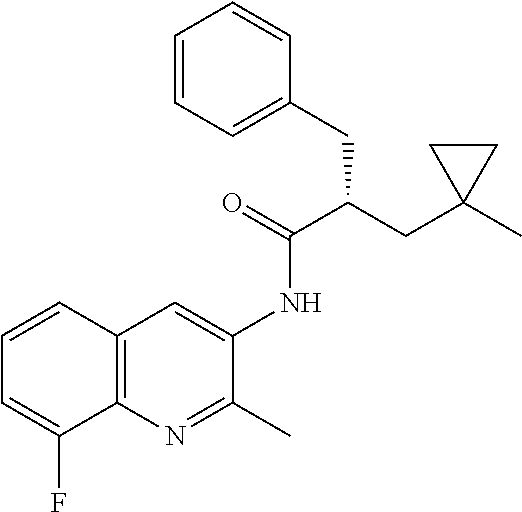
C12=C(C=CC=C1F)C=C(NC(C(CC1(C)CC1)CC1=CC=CC=C1)=O)C(C)=N2
